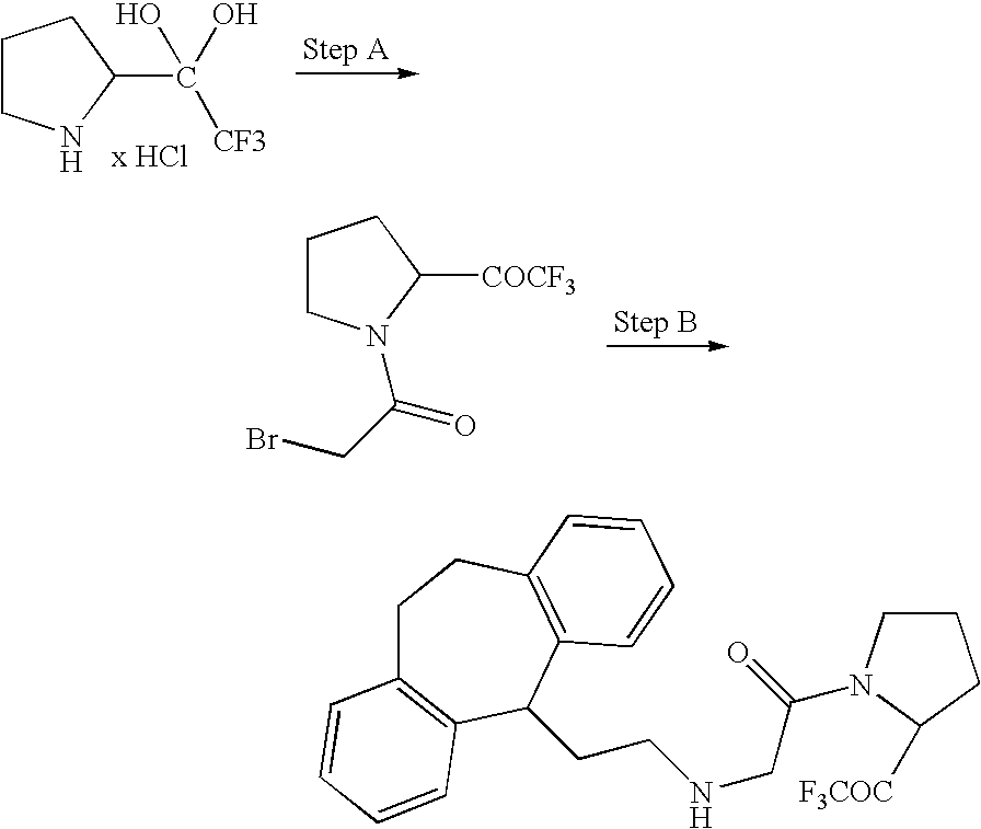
C1CNC(C([CF3])(O)O)C1.C1CN(C(=O)CBr)C([COCF3])C1.C1C2=C(C(CCNCC(=O)N3CCCC3[F3COC])C3=C(C1)C=CC=C3)C=CC=C2
